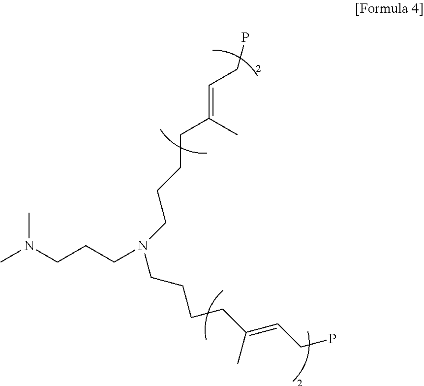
CN(CCCN(CCCCC(C)=CCP)CCCCC(C)=CCP)C
